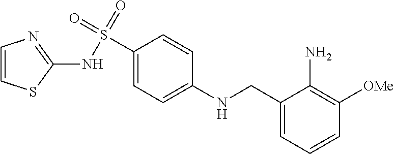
C1(CNC2=CC=C(S(=O)(=O)NC3=NC=CS3)C=C2)=CC=CC([OMe])=C1N
